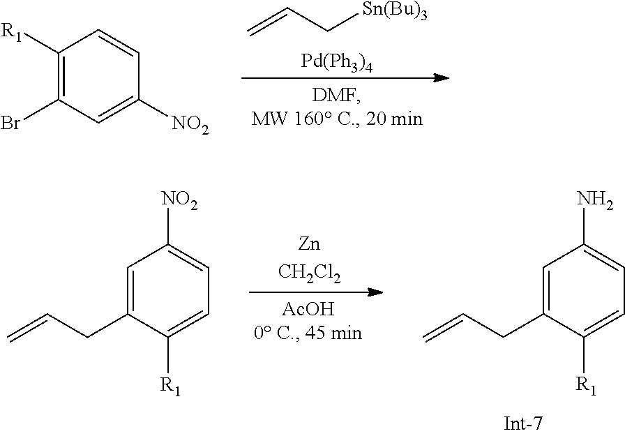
C=CC[Sn(Bu)3].[Pd(Ph3)4].C1([R1])=C(Br)C=C([NO2])C=C1.C1=C(CC=C)C([R1])=CC=C1N.C1=C(CC=C)C([R1])=CC=C1[NO2]
